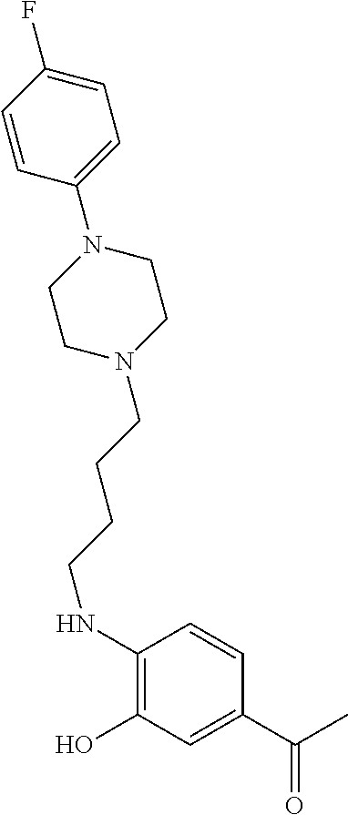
N(CCCCN1CCN(C2=CC=C(F)C=C2)CC1)C1=C(O)C=C(C(C)=O)C=C1
